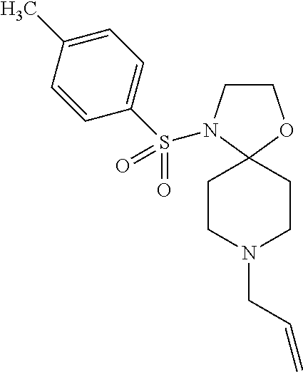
C1CN(S(=O)(C2=CC=C(C)C=C2)=O)C2(O1)CCN(CC=C)CC2
